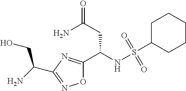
O1C(C(NS(C2CCCCC2)(=O)=O)CC(N)=O)=NC(C(CO)N)=N1
